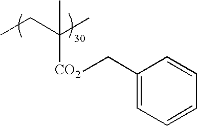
CCC(C)([CO2]CC1=CC=CC=C1)C
